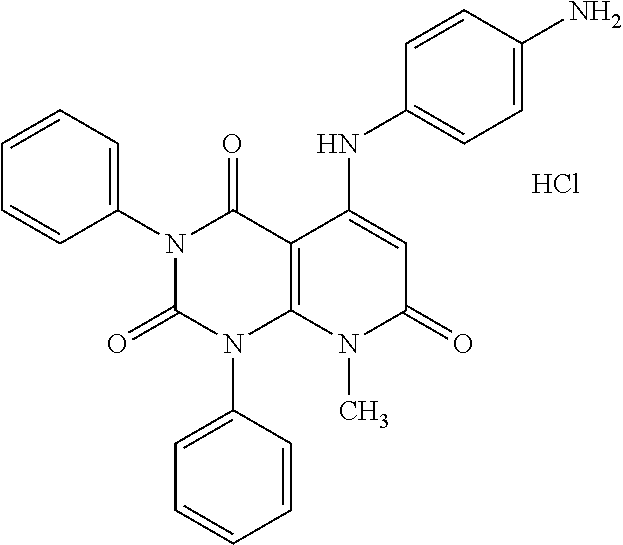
C1(N2C(=O)N(C3=CC=CC=C3)C3=C(C2=O)C(NC2=CC=C(N)C=C2)=CC(=O)N3C)=CC=CC=C1.Cl
